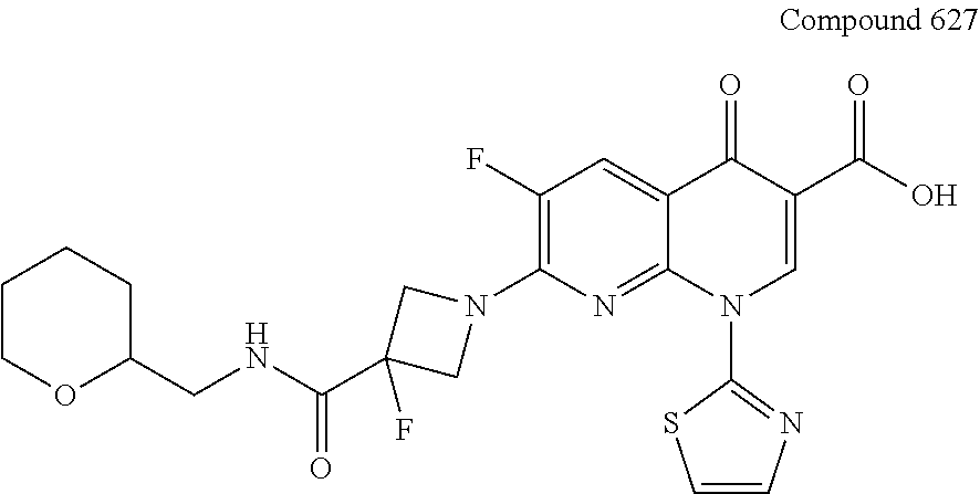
C1(F)=C(N2CC(C(NCC3CCCCO3)=O)(F)C2)N=C2C(=C1)C(=O)C(C(O)=O)=CN2C1=NC=CS1
